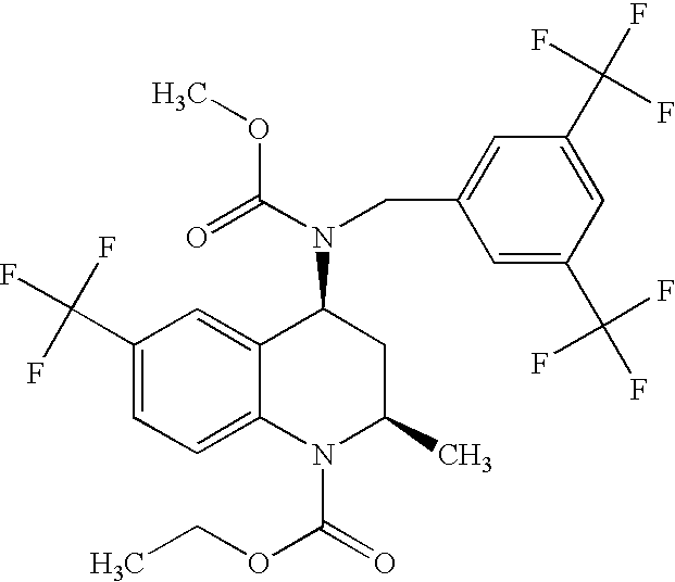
C1(C(F)(F)F)=CC=C2C(=C1)C(N(C(=O)OC)CC1=CC(C(F)(F)F)=CC(C(F)(F)F)=C1)CC(C)N2C(=O)OCC
